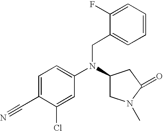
C1=C(C#N)C(Cl)=CC(N(CC2=CC=CC=C2F)C2CN(C)C(=O)C2)=C1
